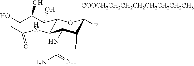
C1(C(C(CO)O)O)C(NC(C)=O)C(NC(N)=N)C(F)C([COOCH2CH2CH2CH2CH2CH2CH2CH3])(F)O1
